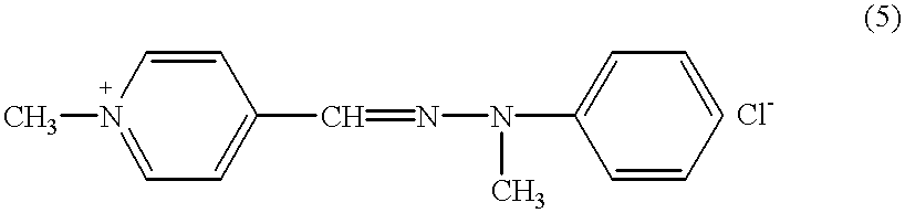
CN1=CC=C(C=NN(C)C2=CC=CC=C2)C=C1
